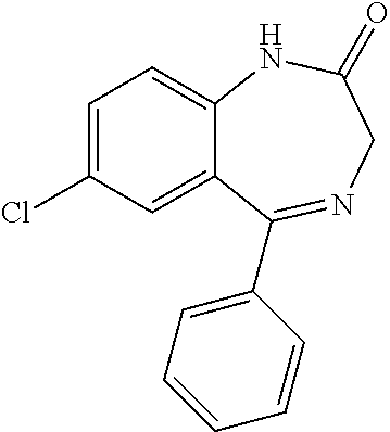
C12=CC=C(Cl)C=C1C(C1=CC=CC=C1)=NCC(=O)N2
